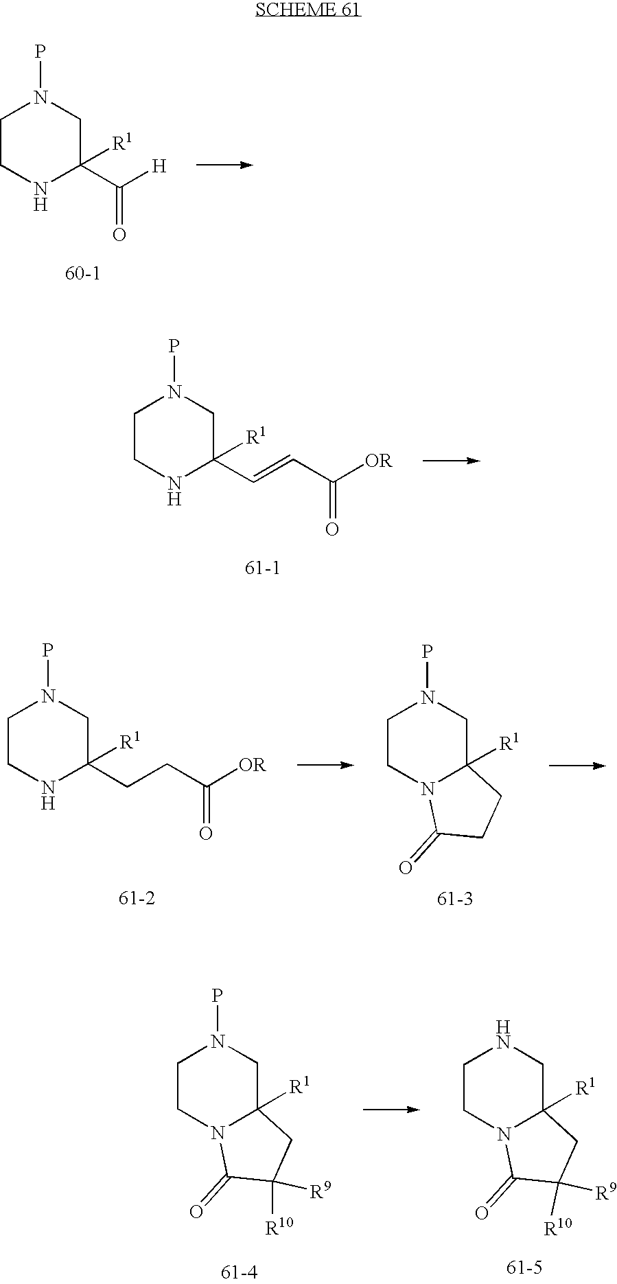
C1CNC(C([H])=O)([R1])CN1P.C1CNC(C=CC([OR])=O)([R1])CN1P.C1CNC(CCC([OR])=O)([R1])CN1P.C1CN2C([R1])(CN1P)CCC2=O.C1CN2C([R1])(CN1P)CC([R10])([R9])C2=O.C1CN2C([R1])(CN1)CC([R9])([R10])C2=O
